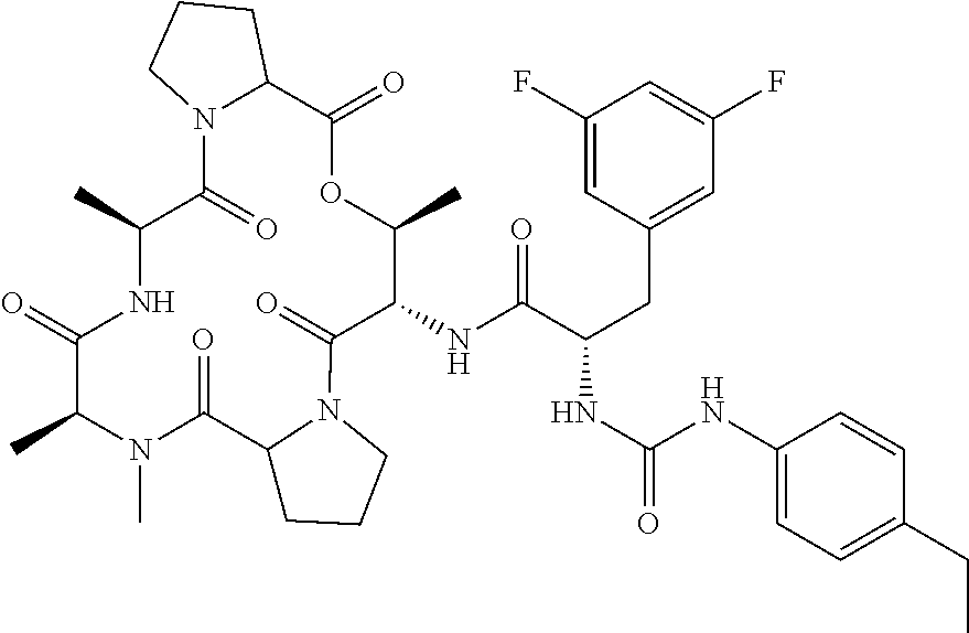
CC1N(C)C(=O)C2CCCN2C(=O)C(NC(C(NC(=O)NC2=CC=C(CC)C=C2)CC2=CC(F)=CC(F)=C2)=O)C(C)OC(=O)C2N(C(=O)C(C)NC1=O)CCC2
